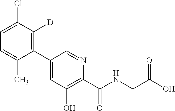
C1(C2=CC(O)=C(C(NCC(O)=O)=O)N=C2)=C([D])C(Cl)=CC=C1C
